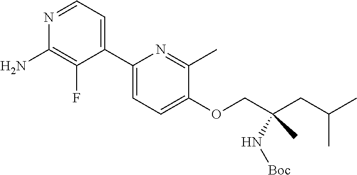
C1(C2=CC=NC(N)=C2F)=CC=C(OCC(CC(C)C)(N[Boc])C)C(C)=N1
